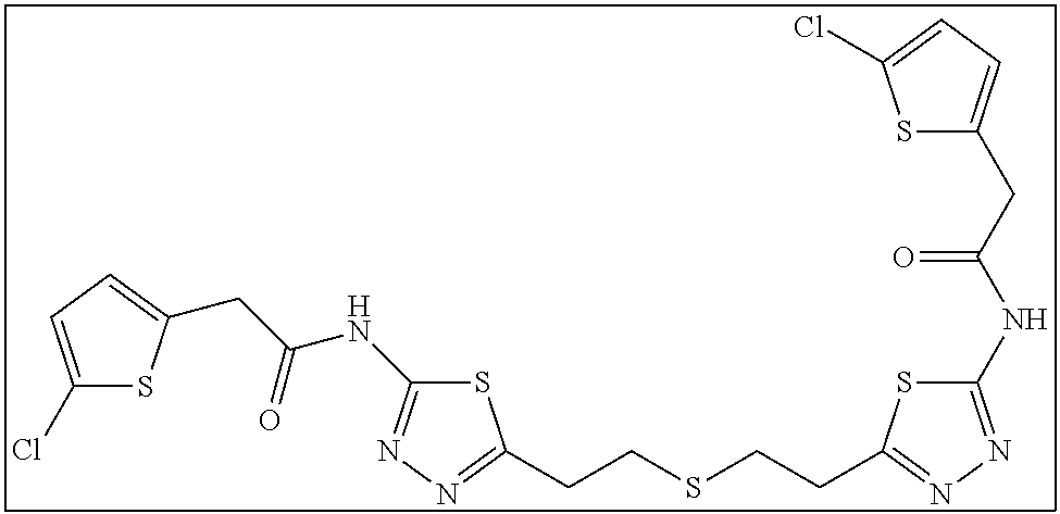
S1C(NC(CC2=CC=C(Cl)S2)=O)=NN=C1CCSCCC1=NN=C(NC(CC2=CC=C(Cl)S2)=O)S1
